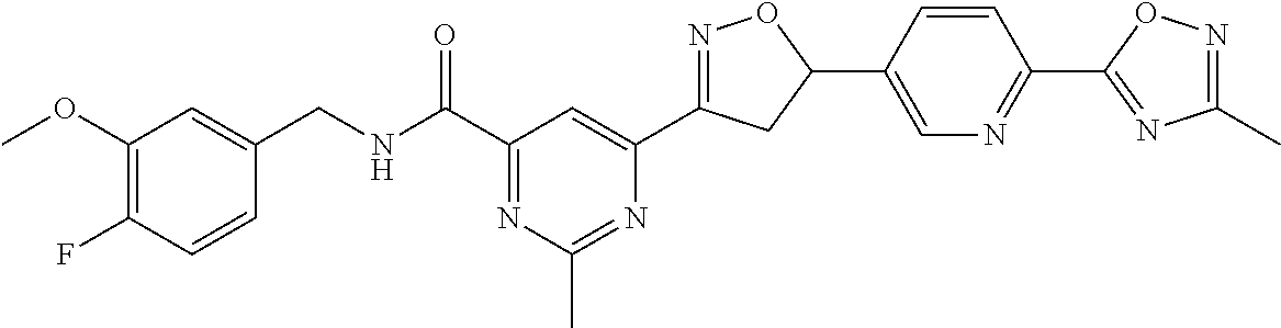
C1=CC(F)=C(OC)C=C1CNC(C1=NC(C)=NC(C2=NOC(C3=CN=C(C4=NC(C)=NO4)C=C3)C2)=C1)=O
